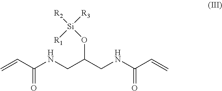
O=C(C=C)NCC(O[Si]([R2])([R1])[R3])CNC(=O)C=C
